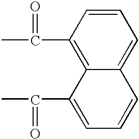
C12=C(C(C)=O)C=CC=C1C=CC=C2C(C)=O
